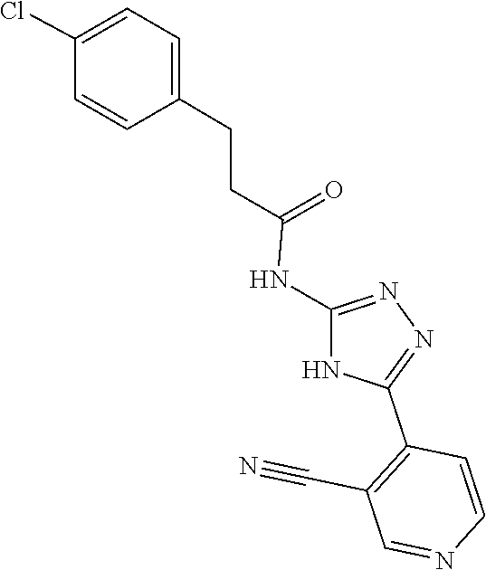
N1=C(NC(CCC2=CC=C(Cl)C=C2)=O)NC(C2=C(C#N)C=NC=C2)=N1
